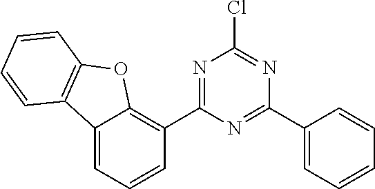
C1(C2=CC=CC=C2)=NC(C2=C3C(=CC=C2)C2=C(O3)C=CC=C2)=NC(Cl)=N1
